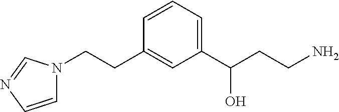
C(CC1=CC(C(CCN)O)=CC=C1)N1C=CN=C1
